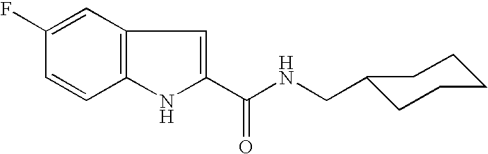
C1=C(F)C=CC2=C1C=C(C(NCC1CCCCC1)=O)N2
